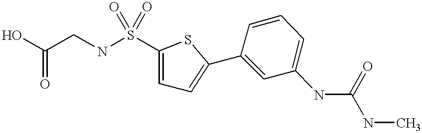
C1=CC(C2=CC=C(S(NCC(O)=O)(=O)=O)S2)=CC(NC(NC)=O)=C1
